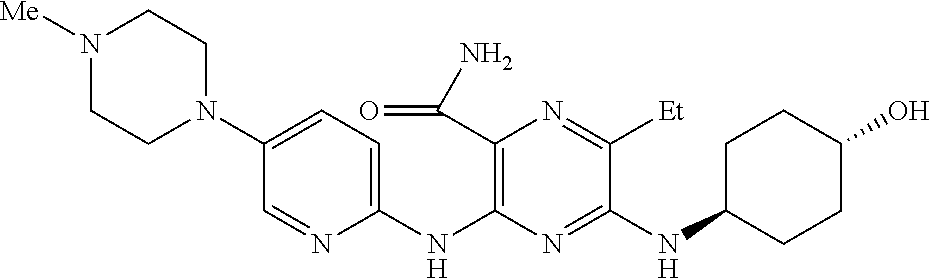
C1(NC2=C(C(N)=O)N=C([Et])C(NC3CCC(O)CC3)=N2)=CC=C(N2CCN([Me])CC2)C=N1
